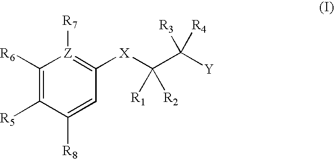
C1([R6])=C([R5])C([R8])=CC([X]C(C([Y])([R3])[R4])([R1])[R2])=[Z]1[R7]
